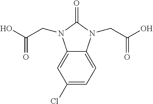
C1(Cl)=CC=C2C(=C1)N(CC(O)=O)C(=O)N2CC(O)=O
